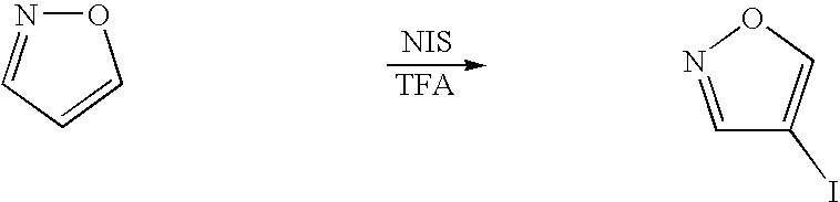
O1N=CC=C1.[NIS].C1=NOC=C1I
